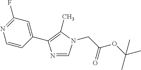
N1=CN(CC(OC(C)(C)C)=O)C(C)=C1C1=CC(F)=NC=C1
